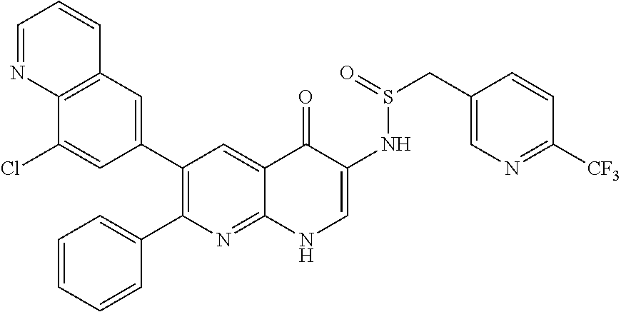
C12=C(C=C(C3=C(C4=CC=CC=C4)N=C4C(=C3)C(=O)C(NS(CC3=CN=C([CF3])C=C3)=O)=CN4)C=C1Cl)C=CC=N2
